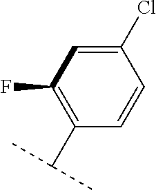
C1(C(C)C)=C(F)C=C(Cl)C=C1
